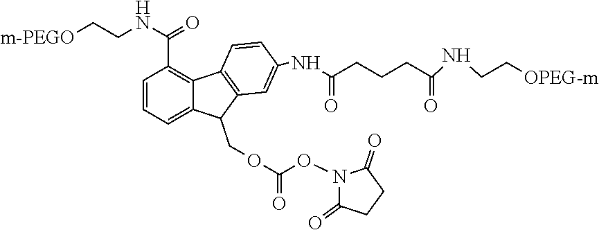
C1=CC=C2C(=C1C(NCC[m-PEGO])=O)C1=C(C=C(NC(CCCC(NCC[OPEG-m])=O)=O)C=C1)C2COC(=O)ON1C(=O)CCC1=O
